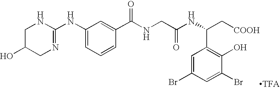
C1(NC2=NCC(O)CN2)=CC=CC(C(NCC(NC(C[COOH])C2=C(O)C(Br)=CC(Br)=C2)=O)=O)=C1
